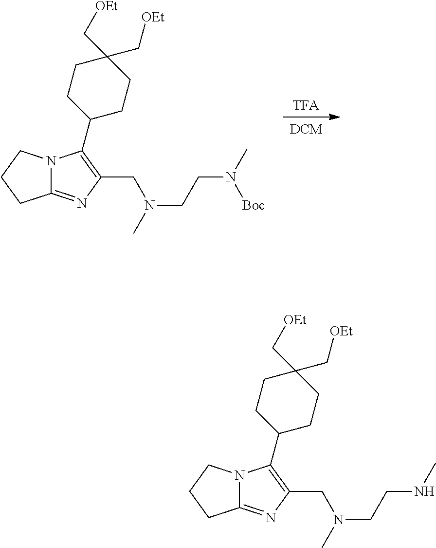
N12C(=NC(CN(CCNC)C)=C1C1CCC(C[OEt])(C[OEt])CC1)CCC2.[DCM].[TFA].N12C(=NC(CN(CCN(C)[Boc])C)=C1C1CCC(C[OEt])(C[OEt])CC1)CCC2
